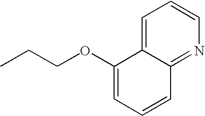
C1=CC=C(OCCC)C2=CC=CN=C12
